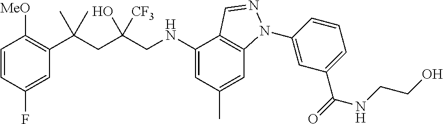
C1=CC(F)=CC(C(CC(CNC2=CC(C)=CC3=C2C=NN3C2=CC(C(=O)NCCO)=CC=C2)(O)[CF3])(C)C)=C1[MeO]
